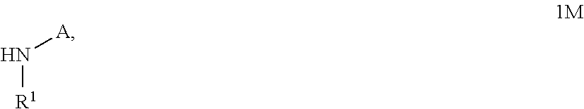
N([R1])[A]
